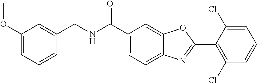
C1(C(NCC2=CC(OC)=CC=C2)=O)=CC=C2C(=C1)OC(C1=C(Cl)C=CC=C1Cl)=N2
